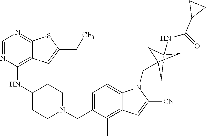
C1=NC(NC2CCN(CC3=CC=C4C(=C3C)C=C([CN])N4CC34CC(NC(=O)C5CC5)(C3)C4)CC2)=C2C(=N1)SC(C[CF3])=C2
